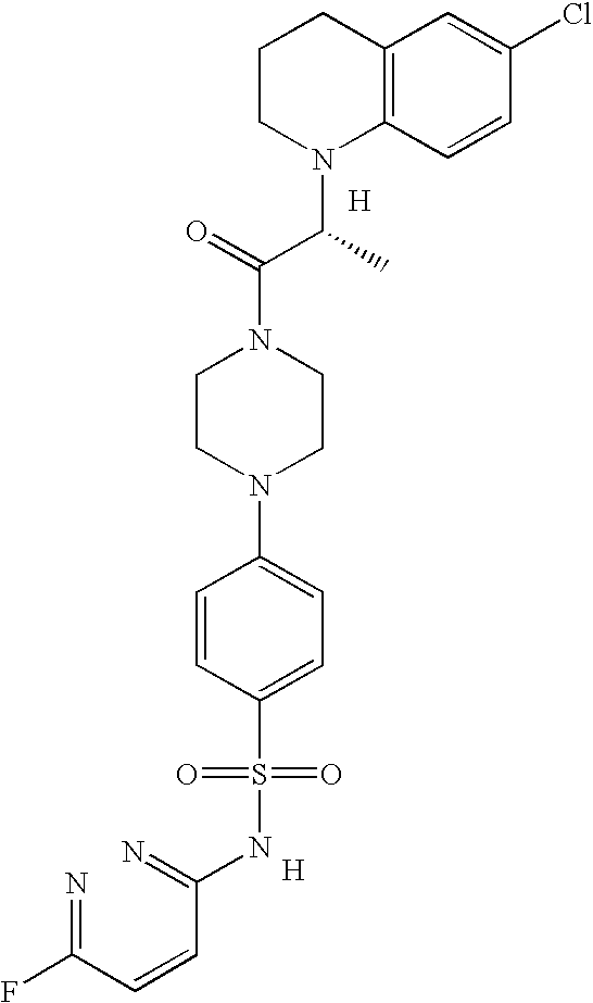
[H].[H].C1CN(C(C(N2CCN(C3=CC=C(S(=O)(=O)NC(=N)C=CC(=N)F)C=C3)CC2)=O)C)C2=C(C1)C=C(Cl)C=C2
